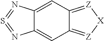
C12=CC3=[Z][X][Z]=C3C=C1N=S=N2
